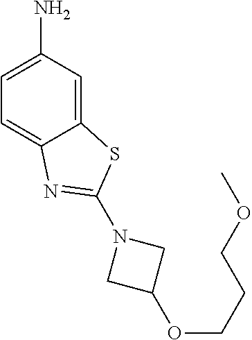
C12=CC(N)=CC=C1N=C(N1CC(OCCCOC)C1)S2
